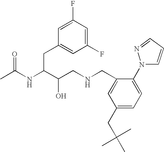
CC(NC(C(CNCC1=CC(CC(C)(C)C)=CC=C1N1C=CC=N1)O)CC1=CC(F)=CC(F)=C1)=O
